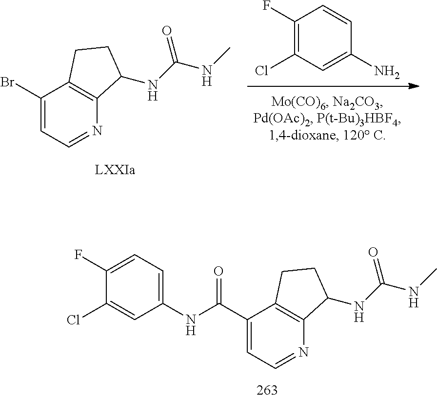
C1(Cl)=C(F)C=CC(N)=C1.BrC1=CC=NC2=C1CCC2NC(NC)=O.C1(Cl)=CC(NC(C2=CC=NC3=C2CCC3NC(NC)=O)=O)=CC=C1F
